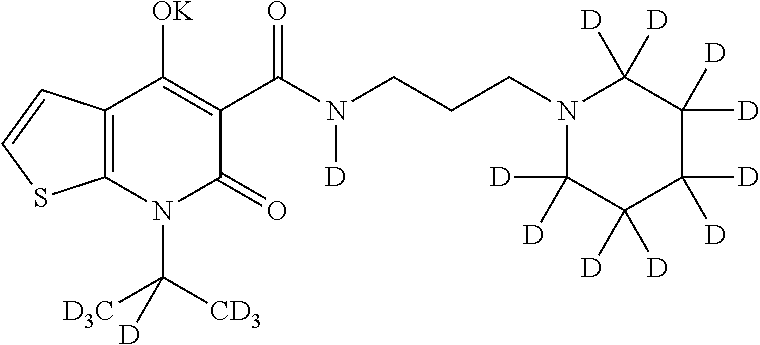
C12=C(N(C([D3C])([CD3])[D])C(=O)C(C(N(CCCN3C([D])([D])C([D])([D])C([D])([D])C([D])([D])C3([D])[D])[D])=O)=C1[OK])SC=C2
